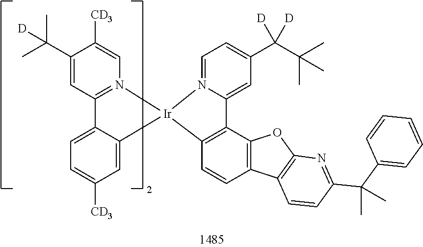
C1(C(C)(C)[D])=CC2=N(C=C1[CD3])[Ir]1(C3=CC([CD3])=CC=C23)N2=CC=C(C(C(C)(C)C)([D])[D])C=C2C2=C1C=CC1=C2OC2=C1C=CC(C(C1=CC=CC=C1)(C)C)=N2
